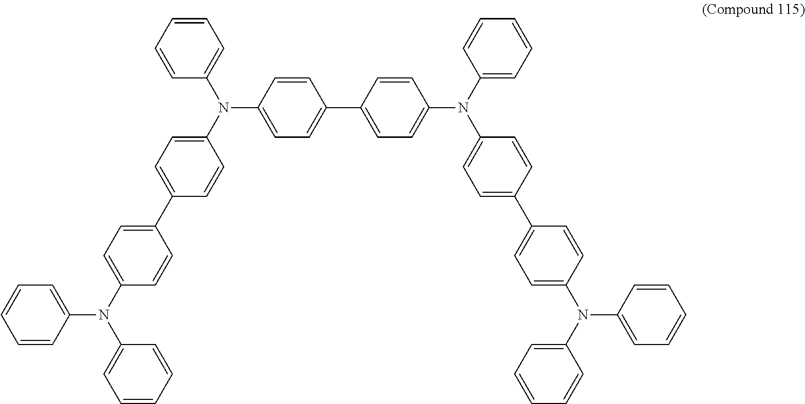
C1=CC(N(C2=CC=CC=C2)C2=CC=C(C3=CC=C(N(C4=CC=CC=C4)C4=CC=CC=C4)C=C3)C=C2)=CC=C1C1=CC=C(N(C2=CC=CC=C2)C2=CC=C(C3=CC=C(N(C4=CC=CC=C4)C4=CC=CC=C4)C=C3)C=C2)C=C1
